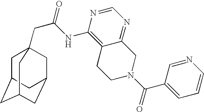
C1C2CC3CC(CC1(CC(=O)NC1=C4C(=NC=N1)CN(C(C1=CC=CN=C1)=O)CC4)C3)C2
